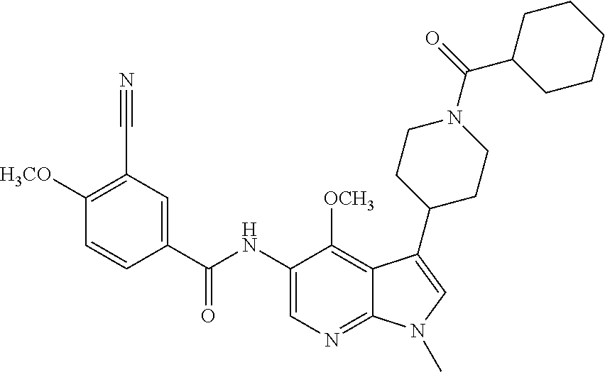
C1([H3CO])=C(C#N)C=C(C(NC2=CN=C3C(=C2[OCH3])C(C2CCN(C(=O)C4CCCCC4)CC2)=CN3C)=O)C=C1
